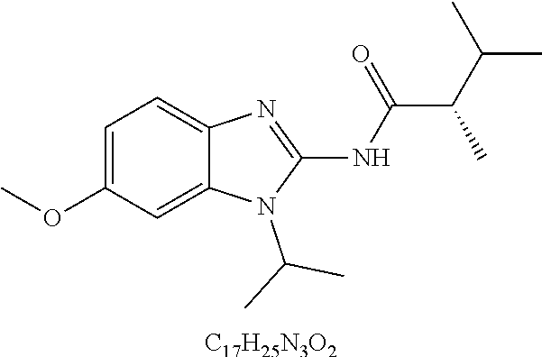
C1=C(OC)C=C2C(=C1)N=C(NC(C(C(C)C)C)=O)N2C(C)C.[C17H25N3O2]
